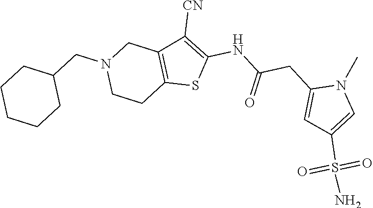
C(C1=CC(S(N)(=O)=O)=CN1C)C(NC1=C([CN])C2=C(CCN(CC3CCCCC3)C2)S1)=O
